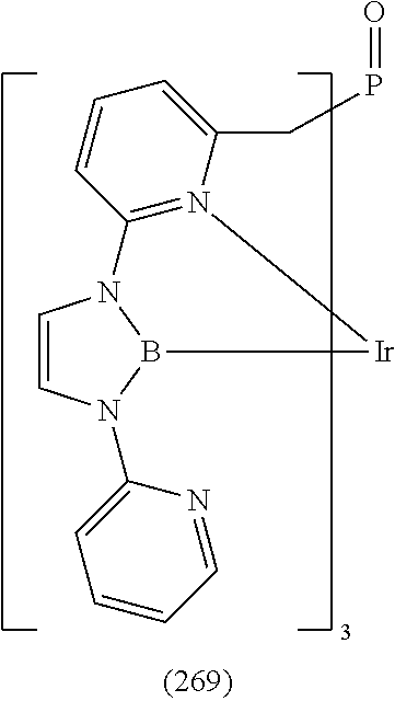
C1=CN(C2=CC=CC=N2)B2N1C1=N(C(CP=O)=CC=C1)[Ir]2
